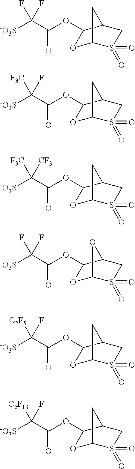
[-O3S]C(C(OC1OC2S(=O)(=O)CC1C2)=O)(F)F.[-O3S]C(C(OC1OC2S(=O)(=O)CC1C2)=O)([F3C])F.[-O3S]C(C(OC1OC2S(=O)(=O)CC1C2)=O)([F3C])[CF3].[-O3S]C(C(OC1OC2S(=O)(=O)CC1O2)=O)(F)F.[-O3S]C(C(OC1OC2S(=O)(=O)CC1C2)=O)([C2F5])F.[-O3S]C(C(OC1OC2S(=O)(=O)CC1C2)=O)([C6F13])F
